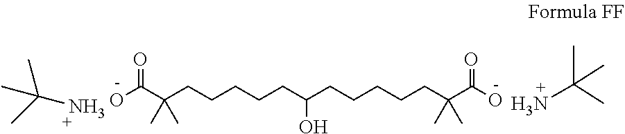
OC(C(CCCCCC(CCCCCC(C(O)=O)(C)C)O)(C)C)=O.NC(C)(C)C.NC(C)(C)C
